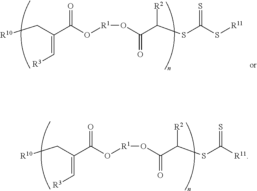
[R10]CC(C(O[R1]OC(C(SC(=S)[R11])[R2])=O)=O)=C[R3].[R10]CC(C(O[R1]OC(C(SC(S[R11])=S)[R2])=O)=O)=C[R3]
